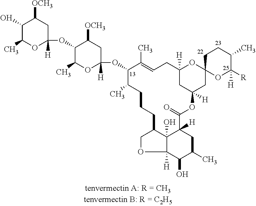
C1(O)C(C)OC([H])(OC2C(C)OC([H])(OC3C(C)=CCC4([H])CC([H])(CC5(O4)OC([H])([R])C(C)CC5)OC(=O)C4([H])C5(O)C(CCCC3C)COC5([H])C(O)C(C)C4)CC2[OCH3])CC1[OCH3]
